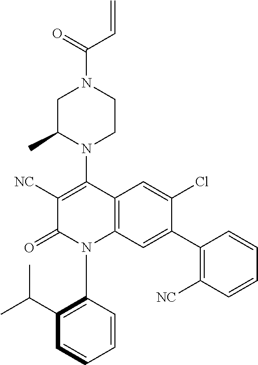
C1C(C)N(C2=C([NC])C(=O)N(C3=C(C(C)C)C=CC=C3)C3=C2C=C(Cl)C(C2=C([NC])C=CC=C2)=C3)CCN1C(=O)C=C
